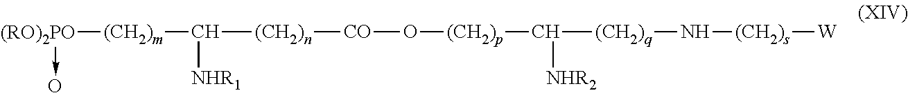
[(RO)2PO]([(CH2)m]C([(CH2)n][CO]O[(CH2)p]C([(CH2)q]N[(CH2)s][W])[NHR2])[NHR1])->O
